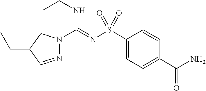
C1(S(N=C(NCC)N2N=CC(CC)C2)(=O)=O)=CC=C(C(N)=O)C=C1
